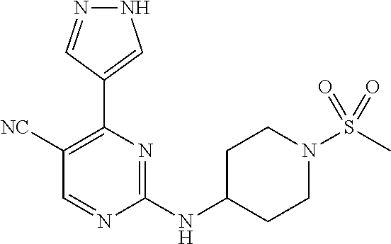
C1([NC])=C(C2=CNN=C2)N=C(NC2CCN(S(C)(=O)=O)CC2)N=C1
